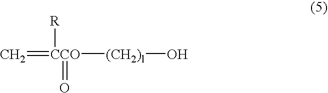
C=[CCO]([(CH2)l]O)(=O)[R]
